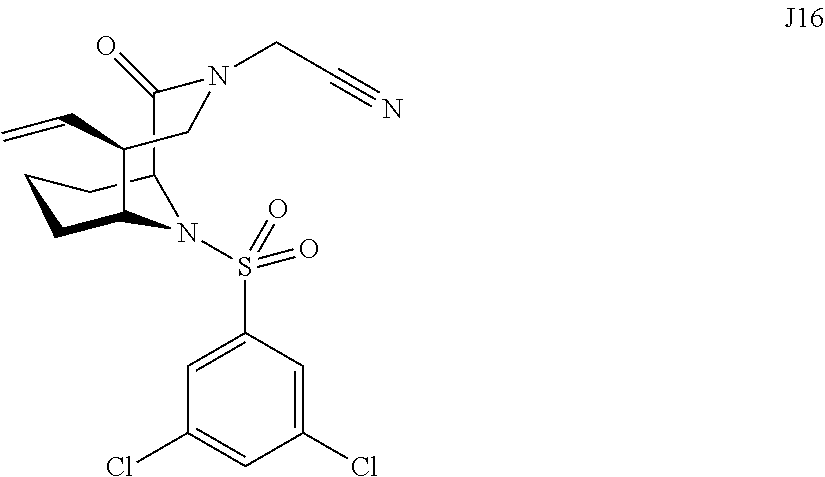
C1CC2N(S(=O)(C3=CC(Cl)=CC(Cl)=C3)=O)C(C1)C(=O)N(CC#N)CC2C=C
